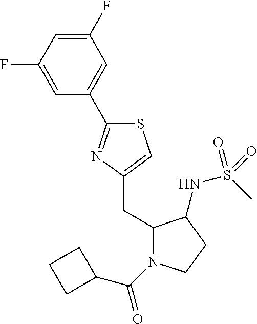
S1C(C2=CC(F)=CC(F)=C2)=NC(CC2N(C(=O)C3CCC3)CCC2NS(C)(=O)=O)=C1
